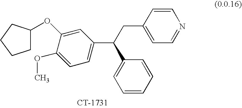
C1C(OC2=CC(C(CC3=CC=NC=C3)C3=CC=CC=C3)=CC=C2OC)CCC1
